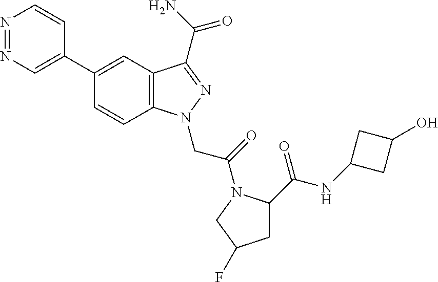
N1=NC=C(C2=CC3=C(C=C2)N(CC(=O)N2C(C(NC4CC(O)C4)=O)CC(F)C2)N=C3C(=O)N)C=C1
